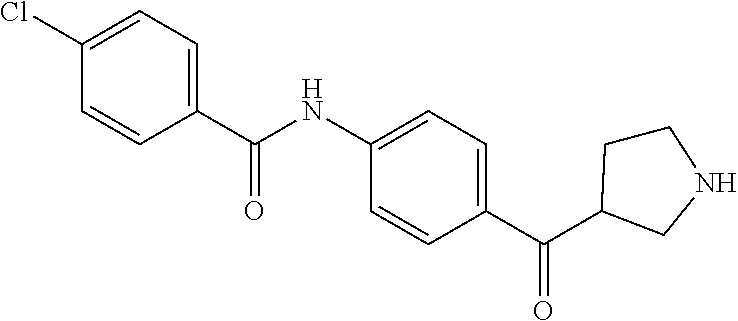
C1(C(NC2=CC=C(C(=O)C3CCNC3)C=C2)=O)=CC=C(Cl)C=C1
